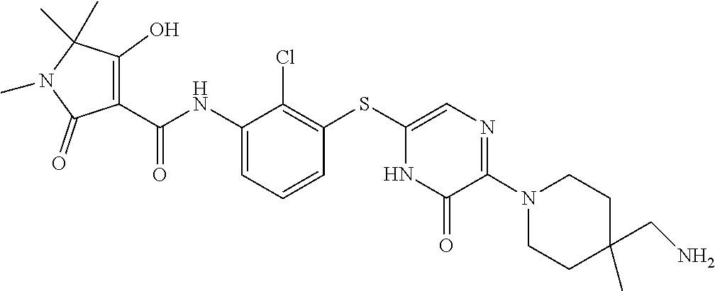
C1C(C)(CN)CCN(C2=NC=C(SC3=C(Cl)C(NC(=O)C4=C(O)C(C)(C)N(C)C4=O)=CC=C3)NC2=O)C1
